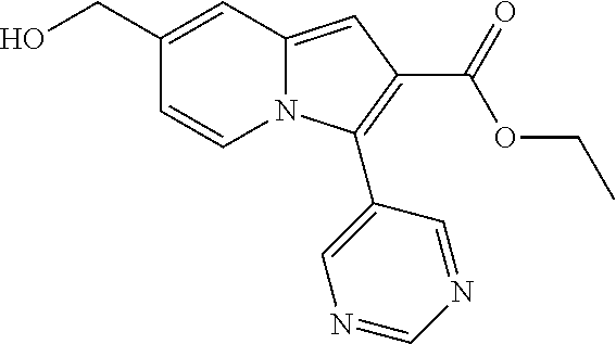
C1(CO)=CC2=CC(C(=O)OCC)=C(C3=CN=CN=C3)N2C=C1
